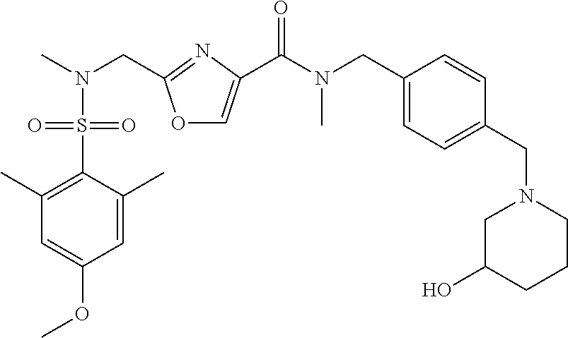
O1C=C(C(N(C)CC2=CC=C(CN3CC(O)CCC3)C=C2)=O)N=C1CN(C)S(C1=C(C)C=C(OC)C=C1C)(=O)=O
